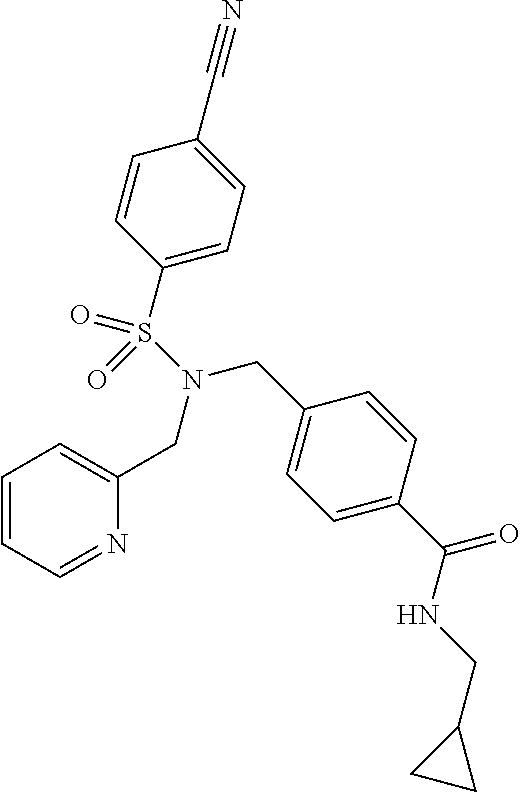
C1=CC=NC(CN(CC2=CC=C(C(NCC3CC3)=O)C=C2)S(C2=CC=C(C#N)C=C2)(=O)=O)=C1
